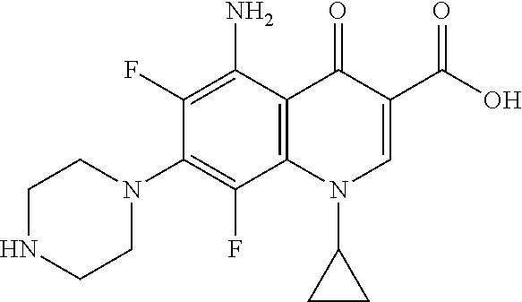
C12=C(C(N)=C(F)C(N3CCNCC3)=C1F)C(=O)C(C(=O)O)=CN2C1CC1
